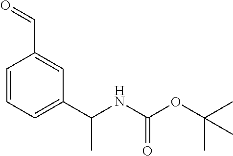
C1=CC=C(C(NC(OC(C)(C)C)=O)C)C=C1C=O
